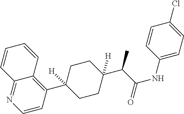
C12=NC=CC(C3([H])CCC(C(C(NC4=CC=C(Cl)C=C4)=O)C)([H])CC3)=C1C=CC=C2
